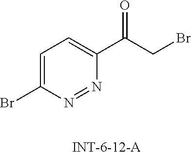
C1=C(Br)N=NC(C(CBr)=O)=C1
